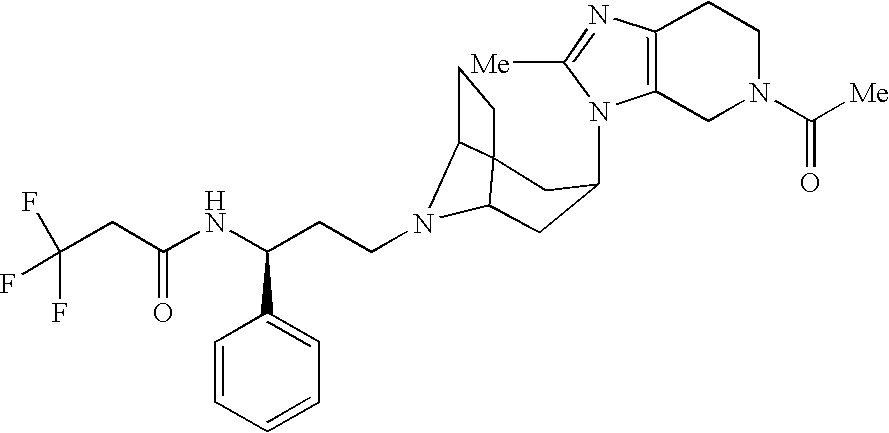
N1(C2CC3N(CCC(NC(CC(F)(F)F)=O)C4=CC=CC=C4)C4C3(CC4)C2)C2=C(N=C1[Me])CCN(C([Me])=O)C2
